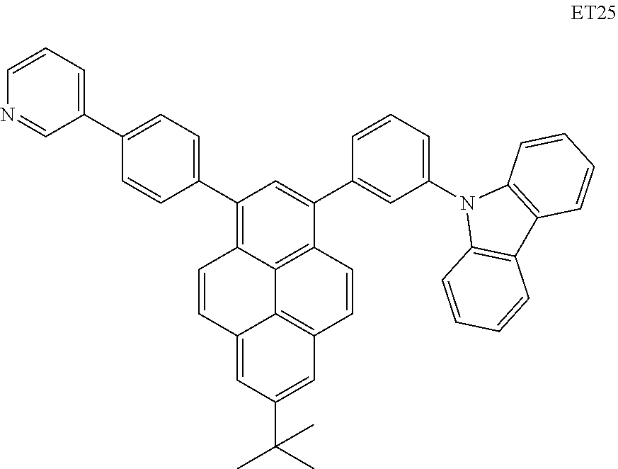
C1(C2=CC=C(C3=C4C5=C(C(C6=CC(N7C8=C(C9=C7C=CC=C9)C=CC=C8)=CC=C6)=C3)C=CC3=C5C(=CC(C(C)(C)C)=C3)C=C4)C=C2)=CC=CN=C1
